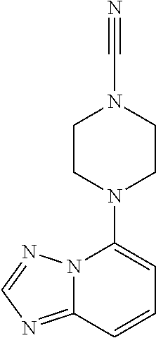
C1CN(C2=CC=CC3=NC=NN23)CCN1C#N
